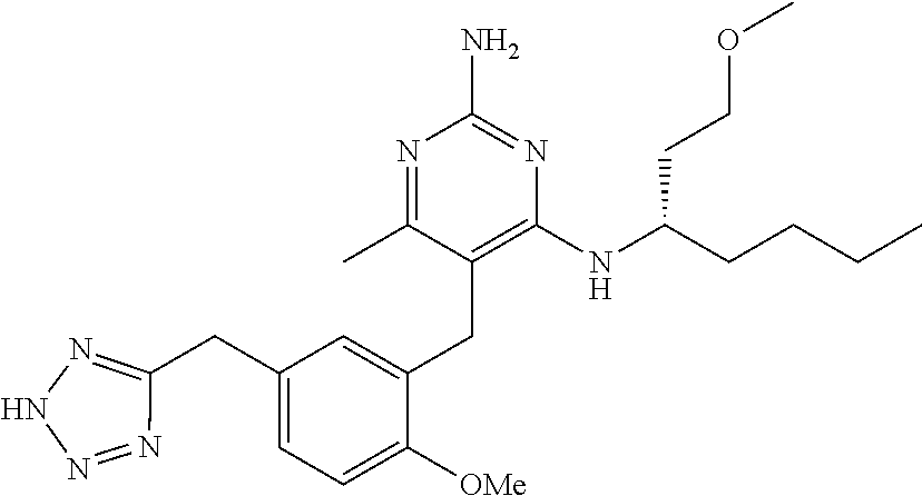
C1=C(CC2=NNN=N2)C=C(CC2=C(NC(CCCC)CCOC)N=C(N)N=C2C)C([OMe])=C1
